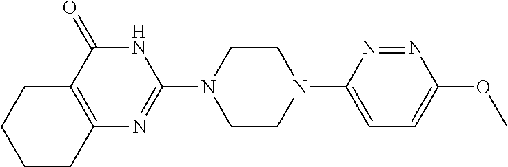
C12=C(C(=O)NC(N3CCN(C4=CC=C(OC)N=N4)CC3)=N1)CCCC2
